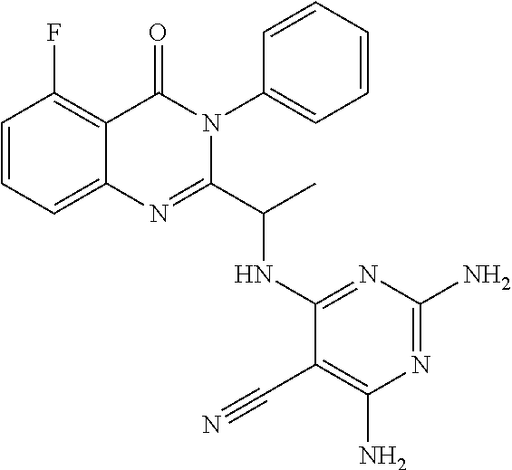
C1=CC=C2C(=C1F)C(=O)N(C1=CC=CC=C1)C(C(C)NC1=NC(N)=NC(N)=C1C#N)=N2
